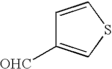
C1=CSC=C1[OHC]
